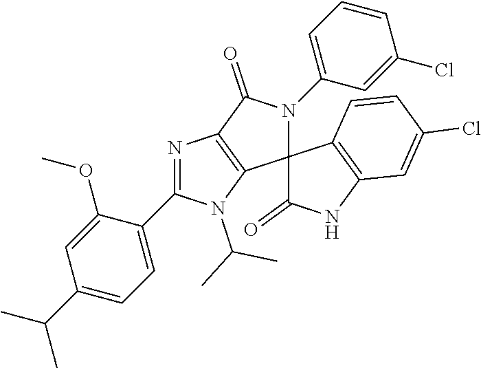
N1=C(C2=CC=C(C(C)C)C=C2OC)N(C(C)C)C2=C1C(=O)N(C1=CC=CC(Cl)=C1)C21C(=O)NC2=C1C=CC(Cl)=C2
